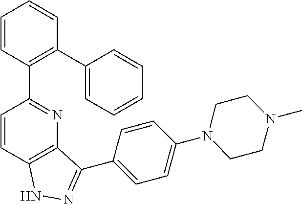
C1=CC(C2=NC3=C(C=C2)NN=C3C2=CC=C(N3CCN(C)CC3)C=C2)=C(C2=CC=CC=C2)C=C1
